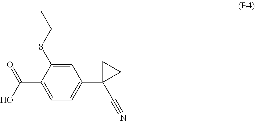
C1=C(SCC)C(C(=O)O)=CC=C1C1(C#N)CC1
